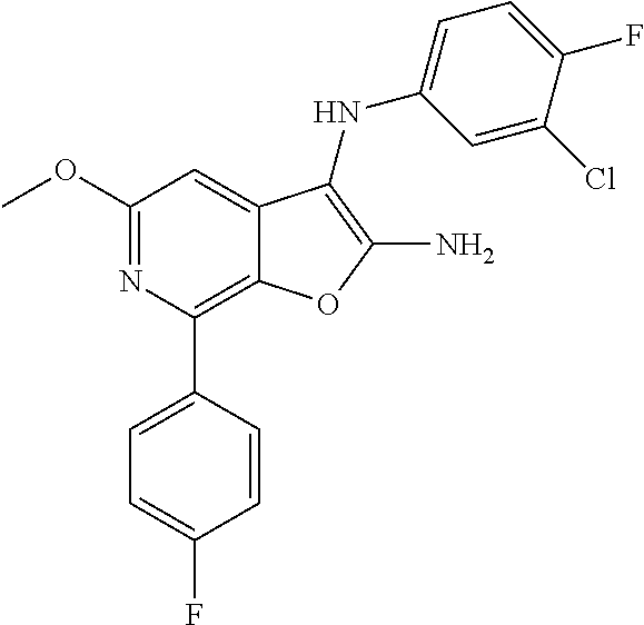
C12=C(C3=CC=C(F)C=C3)N=C(OC)C=C1C(NC1=CC=C(F)C(Cl)=C1)=C(N)O2
